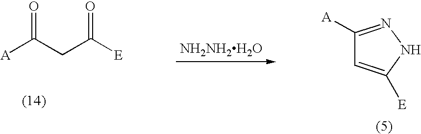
[NH2NH2H2O].C1([A])=NNC([E])=C1.[A]C(CC([E])=O)=O
